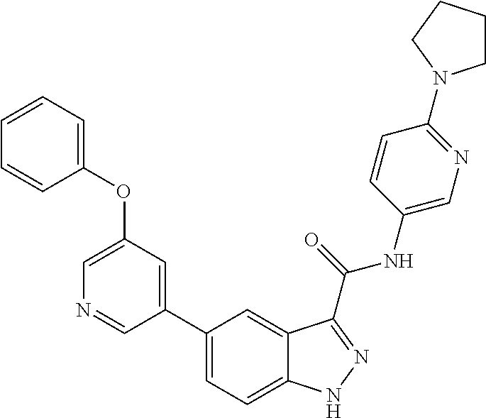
C1(OC2=CC=CC=C2)=CN=CC(C2=CC=C3C(=C2)C(C(NC2=CN=C(N4CCCC4)C=C2)=O)=NN3)=C1
